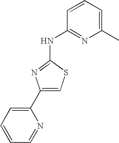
C1(C2=CSC(NC3=NC(C)=CC=C3)=N2)=CC=CC=N1
